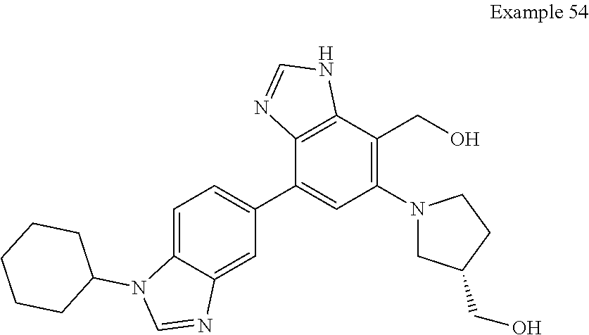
C12=C(C(C3=CC=C4C(=C3)N=CN4C3CCCCC3)=CC(N3CC(CO)CC3)=C1CO)N=CN2
